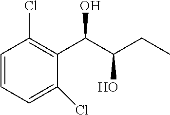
C1=CC=C(Cl)C(C(O)C(O)CC)=C1Cl
